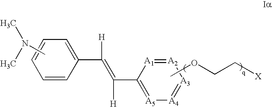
C1=CC=CC=C1C([H])=C([H])C1=[A5][A4]=[A3][A2]=[A1]1.COCC[X].CN(C)C
